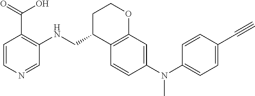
C1=CN=CC(NCC2C3=C(OCC2)C=C(N(C2=CC=C(C#C)C=C2)C)C=C3)=C1C(=O)O
